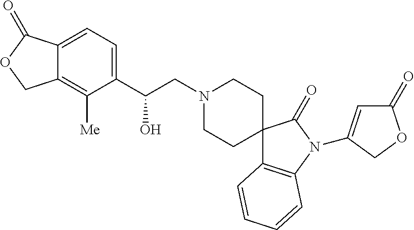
C1(C(O)CN2CCC3(CC2)C2=C(N(C4=CC(=O)OC4)C3=O)C=CC=C2)=CC=C2C(=C1[Me])COC2=O
